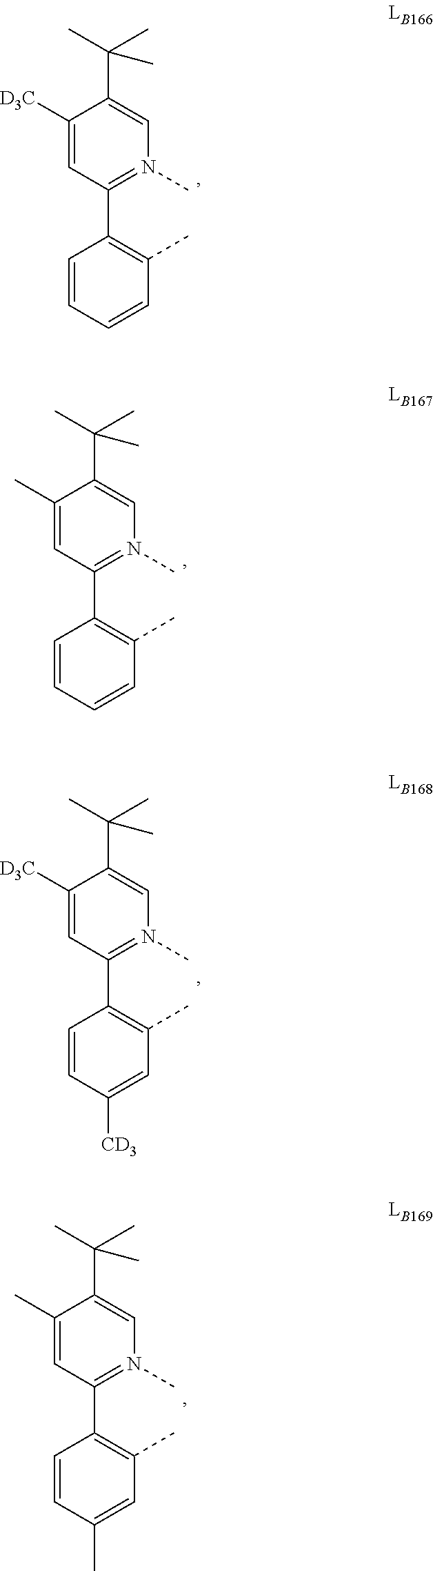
C1=CC([CD3])=CC(C)=C1C1=N(C)C=C(C(C)(C)C)C([D3C])=C1.C1=CC(C)=CC(C)=C1C1=N(C)C=C(C(C)(C)C)C(C)=C1.C1=CC=CC(C)=C1C1=N(C)C=C(C(C)(C)C)C([D3C])=C1.C1=CC=CC(C)=C1C1=N(C)C=C(C(C)(C)C)C(C)=C1
